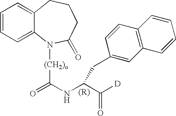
C1=CC=C2C(=C1)CCCC(=O)N2[(CH2)o]C(=O)NC(C([D])=O)CC1=CC2=C(C=C1)C=CC=C2
